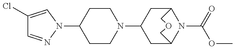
C1CN(C2CC3N(C(=O)OC)C(C2)COC3)CCC1N1N=CC(Cl)=C1
